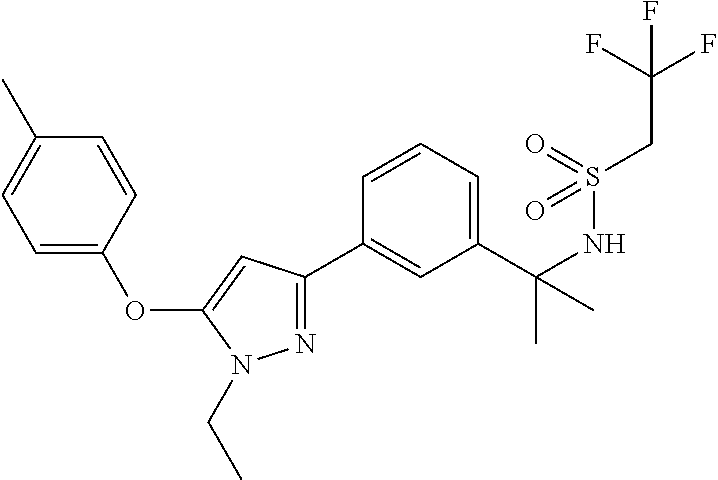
C1=C(C(NS(CC(F)(F)F)(=O)=O)(C)C)C=C(C2=NN(CC)C(OC3=CC=C(C)C=C3)=C2)C=C1
